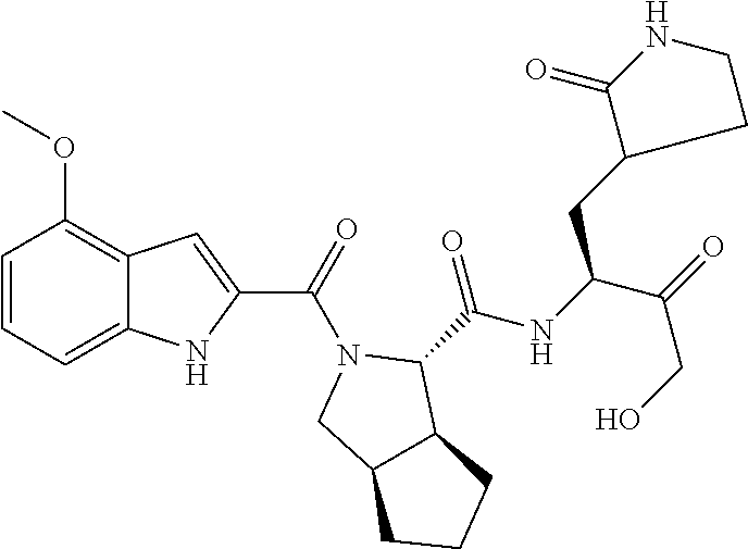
C1=CC=C2C(=C1OC)C=C(C(=O)N1CC3C(C1C(NC(C(=O)CO)CC1CCNC1=O)=O)CCC3)N2
